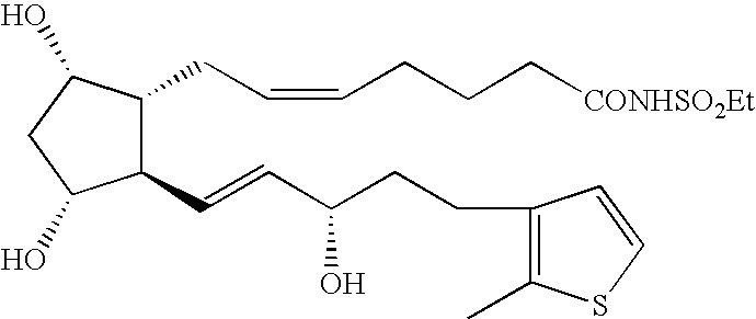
C1(C=CC(CCC2=C(C)SC=C2)O)C(CC=CCCC[CONHSO2Et])C(O)CC1O
